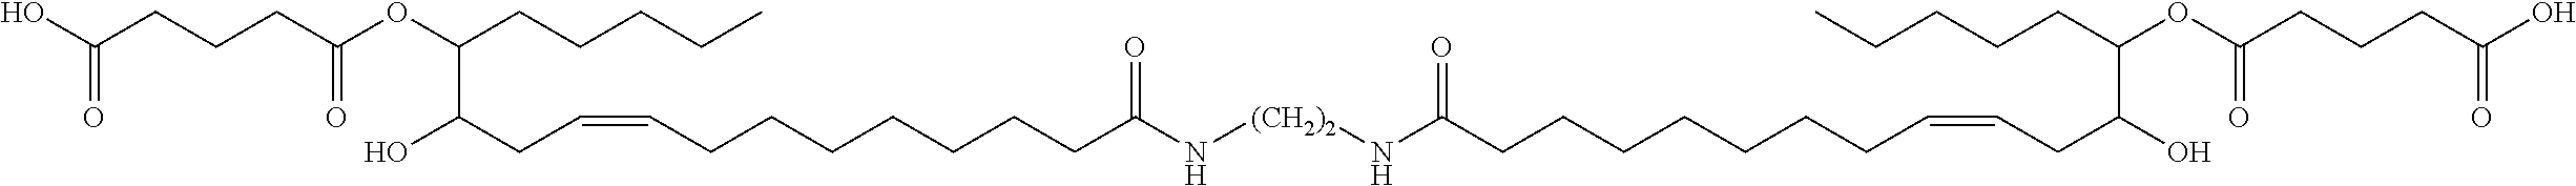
OC(CCCC(=O)OC(C(O)CC=CCCCCCCCC(N[(CH2)2]NC(CCCCCCCC=CCC(O)C(CCCCC)OC(CCCC(O)=O)=O)=O)=O)CCCCC)=O
